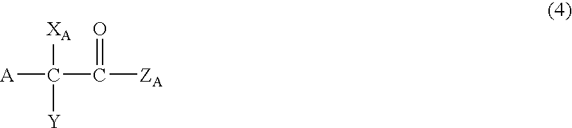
[A]C([XA])([Y])C(=O)[ZA]
